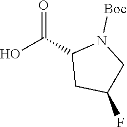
OC(C1CC(F)CN1[Boc])=O
